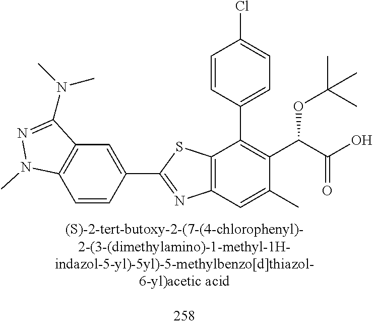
C1=CC(C2=C(C(C(O)=O)OC(C)(C)C)C(C)=CC3=C2SC(C2=CC4=C(C=C2)N(C)N=C4N(C)C)=N3)=CC=C1Cl
